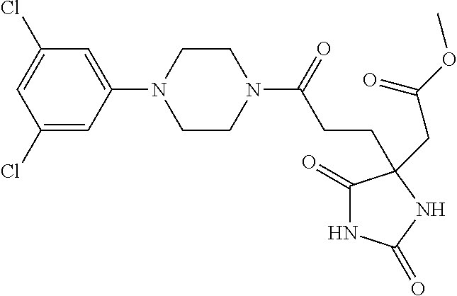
C1(=O)NC(=O)NC1(CC(OC)=O)CCC(=O)N1CCN(C2=CC(Cl)=CC(Cl)=C2)CC1
